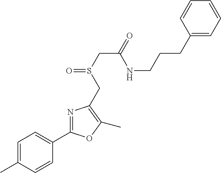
C1=C(C)C=CC(C2=NC(CS(CC(NCCCC3=CC=CC=C3)=O)=O)=C(C)O2)=C1
